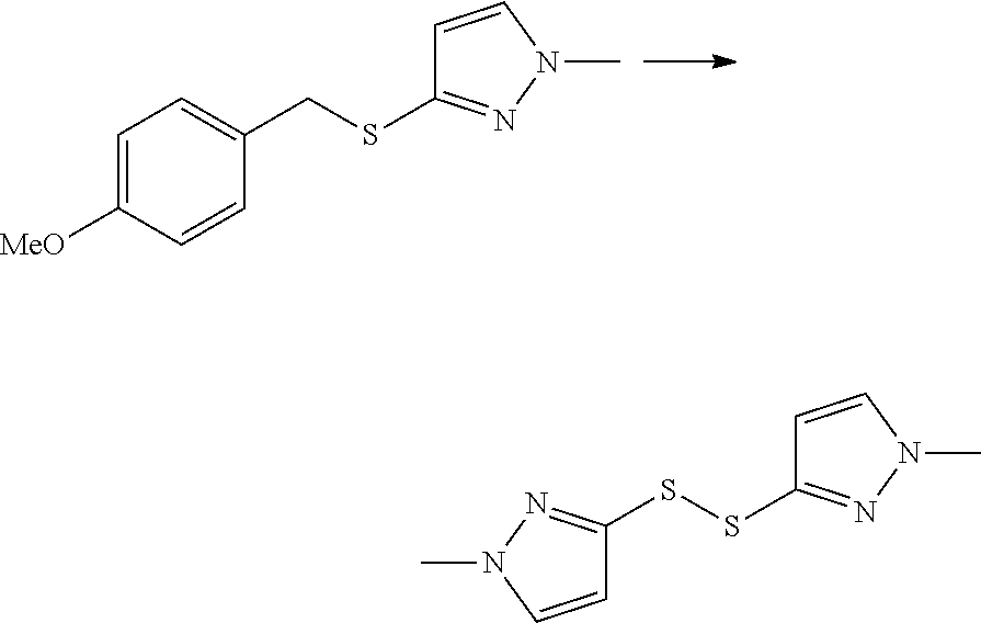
C1=CN(C)N=C1SCC1=CC=C([MeO])C=C1.C1=CN(C)N=C1SSC1=NN(C)C=C1
